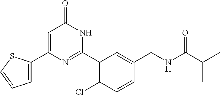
C1(C2=CC(=O)NC(C3=C(Cl)C=CC(CNC(C(C)C)=O)=C3)=N2)=CC=CS1
